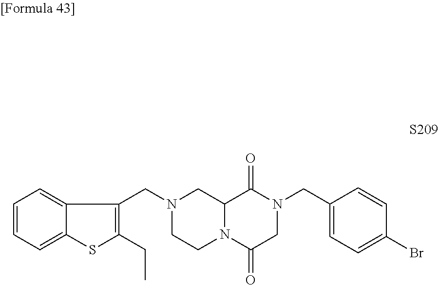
C1=CC=C2C(=C1)C(CN1CCN3C(C1)C(=O)N(CC1=CC=C(Br)C=C1)CC3=O)=C(CC)S2
